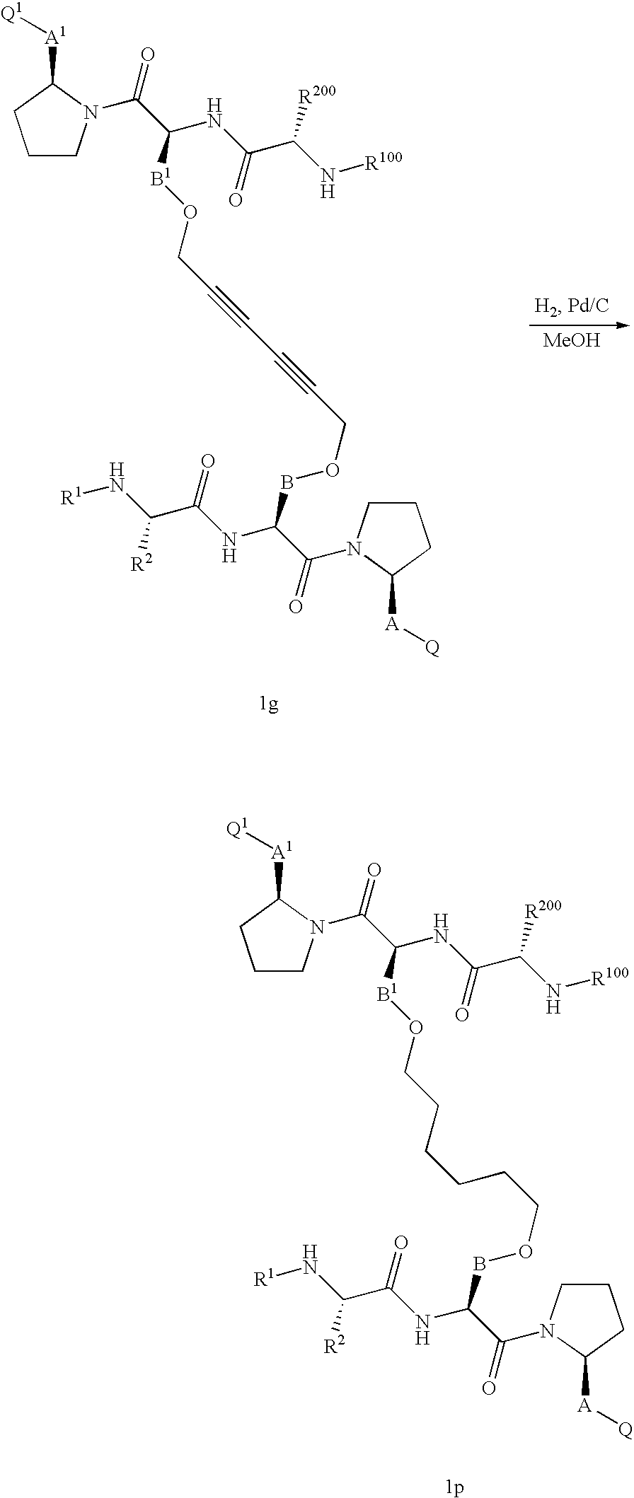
C1CN(C(C(NC(C(N[R100])[R200])=O)[B1]OCC#CC#CCOBC(C(=O)N2CCCC2[A][Q])NC(C(N[R1])[R2])=O)=O)C([A1][Q1])C1.[MeOH].C1CN(C(C(NC(C(N[R100])[R200])=O)[B1]OCCCCCCOBC(C(=O)N2CCCC2[A][Q])NC(C(N[R1])[R2])=O)=O)C([A1][Q1])C1
